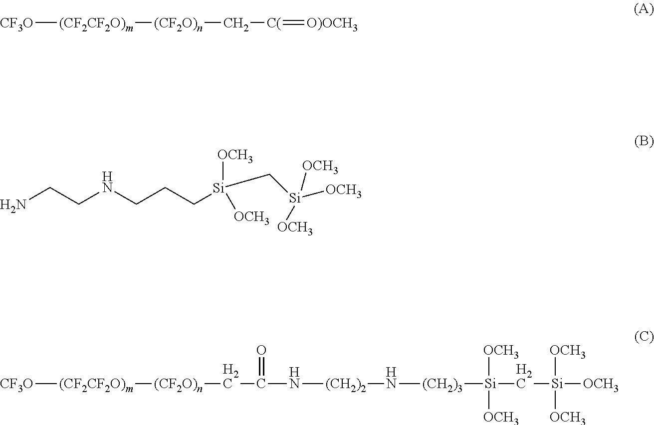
[CF3O][(CF2CF2O)m][(CF2O)n]C[C(]=[O)OCH3].NCCNCCC[Si](C[Si]([OCH3])([OCH3])[OCH3])([OCH3])[OCH3].[CF3O][(CF2CF2O)m][(CF2O)n]CC(N[(CH2)2]N[(CH2)3][Si](C[Si]([OCH3])([OCH3])[OCH3])([OCH3])[OCH3])=O
